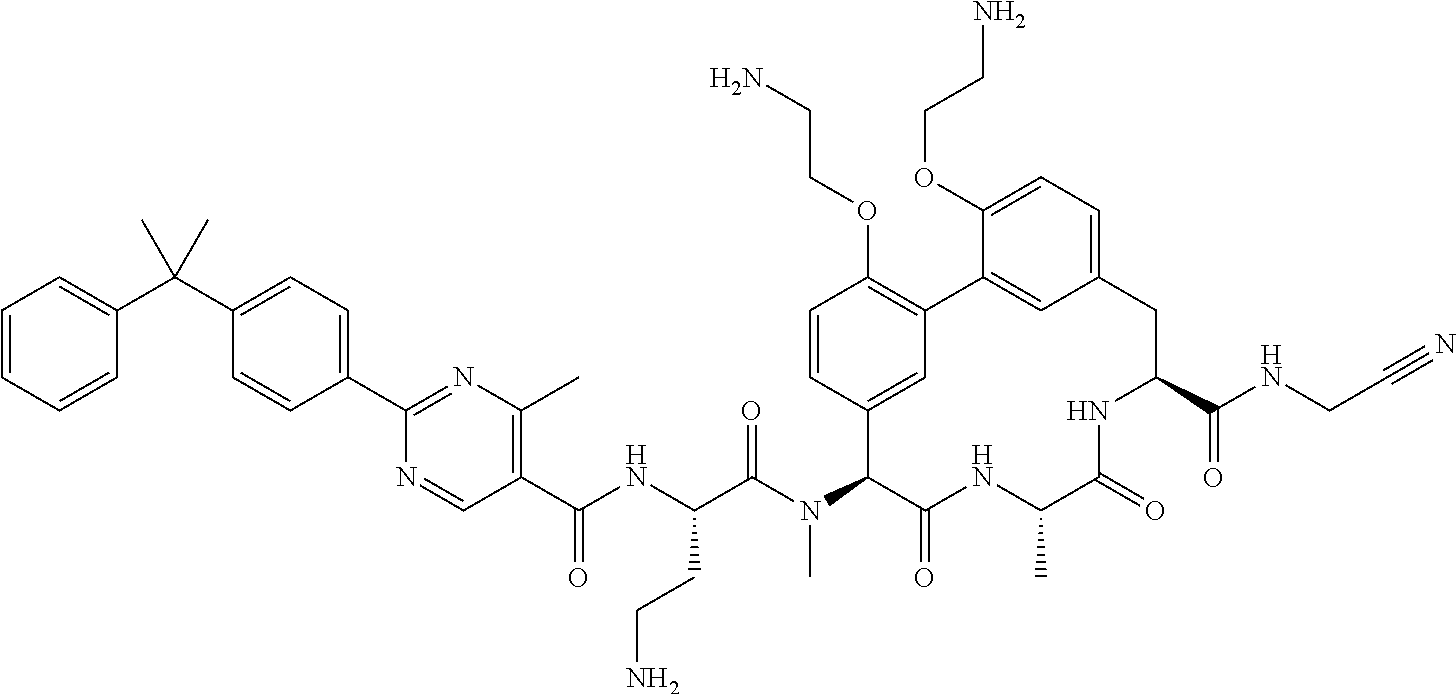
C1(C(NC(C(N(C2C(=O)NC(C)C(=O)NC(C(NCC#N)=O)CC3=CC=C(OCCN)C(=C3)C3=C(OCCN)C=CC2=C3)C)=O)CCN)=O)=C(C)N=C(C2=CC=C(C(C3=CC=CC=C3)(C)C)C=C2)N=C1
